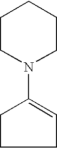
C1C=C(N2CCCCC2)CC1
